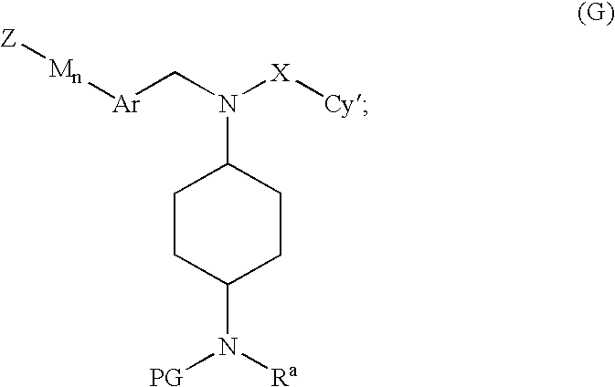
C1CC(N([Ra])[PG])CCC1N(C[Ar][Mn][Z])[X][Cy]
